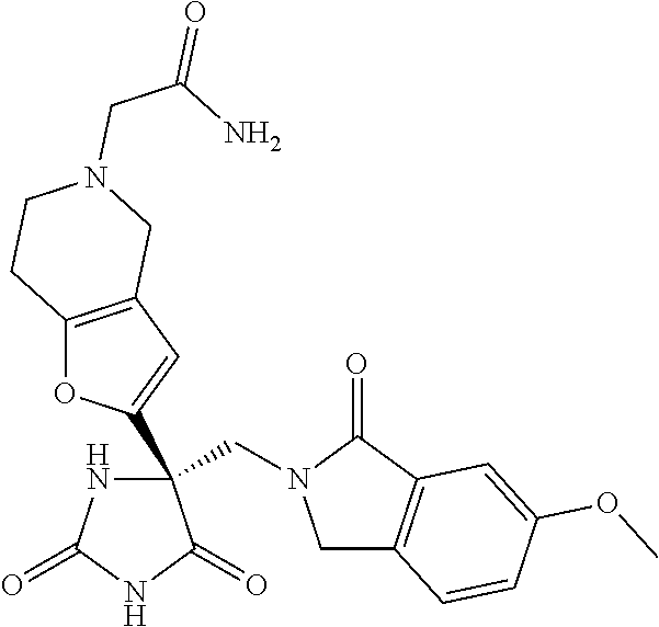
C(C1(C2=CC3=C(O2)CCN(CC(N)=O)C3)NC(=O)NC1=O)N1CC2=C(C1=O)C=C(OC)C=C2
